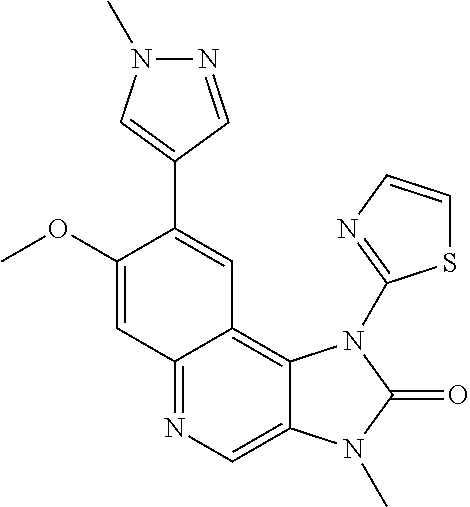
C1(OC)=CC2=NC=C3C(=C2C=C1C1=CN(C)N=C1)N(C1=NC=CS1)C(=O)N3C
